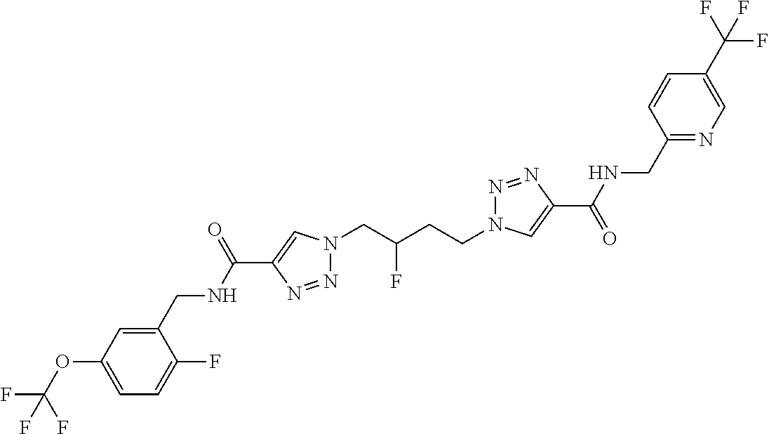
C1(C(NCC2=CC(OC(F)(F)F)=CC=C2F)=O)=CN(CC(CCN2N=NC(C(=O)NCC3=NC=C(C(F)(F)F)C=C3)=C2)F)N=N1
